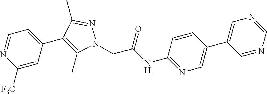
C1([F3C])=CC(C2=C(C)N(CC(NC3=NC=C(C4=CN=CN=C4)C=C3)=O)N=C2C)=CC=N1
